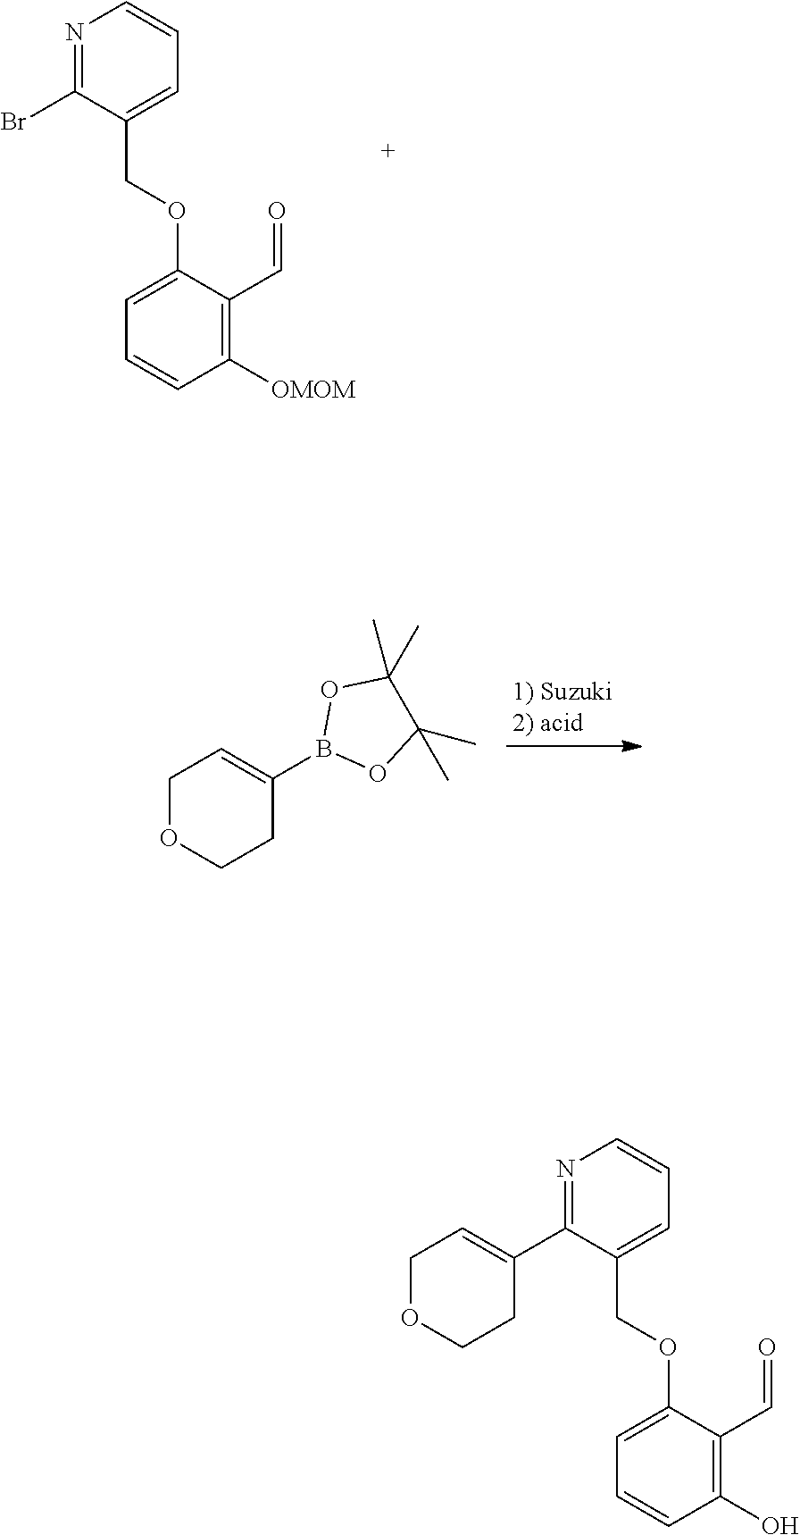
N1=C(Br)C(COC2=CC=CC([OMOM])=C2C=O)=CC=C1.C1OCCC(B2OC(C)(C)C(C)(C)O2)=C1.C1OCCC(C2=NC=CC=C2COC2=CC=CC(O)=C2C=O)=C1
